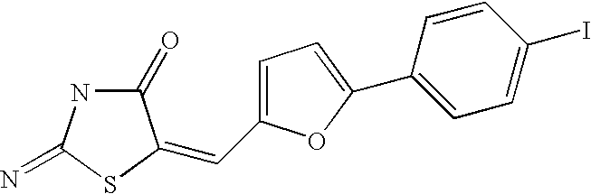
C1(=O)NC(=N)SC1=CC1=CC=C(C2=CC=C(I)C=C2)O1
